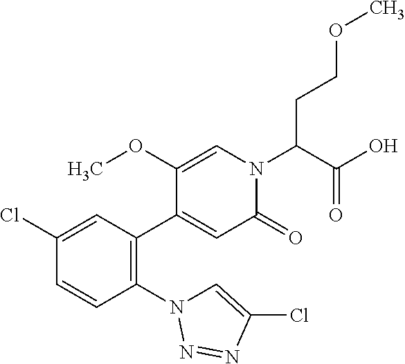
C1(N2C=C(Cl)N=N2)=C(C2=CC(=O)N(C(C(O)=O)CCOC)C=C2OC)C=C(Cl)C=C1
